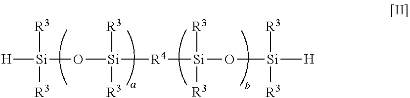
[H][Si](O[Si]([R4][Si](O[Si]([H])([R3])[R3])([R3])[R3])([R3])[R3])([R3])[R3]
